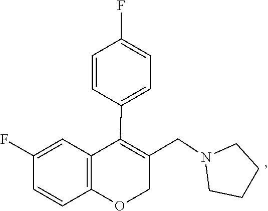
C1CN(CC2=C(C3=CC=C(F)C=C3)C3=C(OC2)C=CC(F)=C3)CC1
